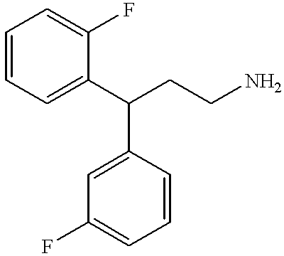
C1=CC=C(C(CCN)C2=CC(F)=CC=C2)C(F)=C1
